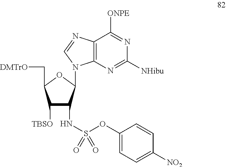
C1([TBSO])C(NS(OC2=CC=C([NO2])C=C2)(=O)=O)C(N2C3=C(C([ONPE])=NC([NHibu])=N3)N=C2)OC1C[DMTrO]
